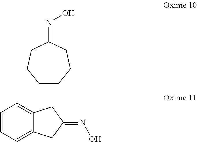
C1CCCC(=NO)CC1.C1=CC=C2C(=C1)CC(=NO)C2
